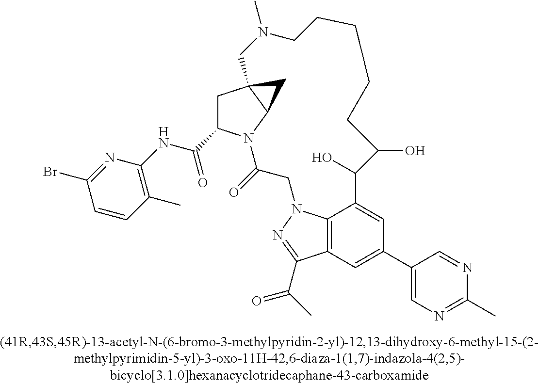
C1(C(=O)NC2=C(C)C=CC(Br)=N2)CC23C(N1C(=O)CN1C4=C(C(C(C)=O)=N1)C=C(C1=CN=C(C)N=C1)C=C4C(O)C(O)CCCCCN(C)C2)C3
